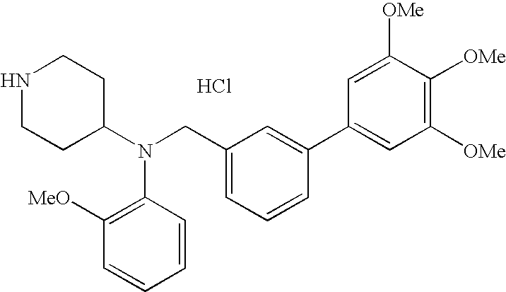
N1CCC(N(CC2=CC=CC(C3=CC([OMe])=C([OMe])C([OMe])=C3)=C2)C2=C([MeO])C=CC=C2)CC1.Cl
